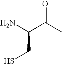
O=C(C)C(N)CS
